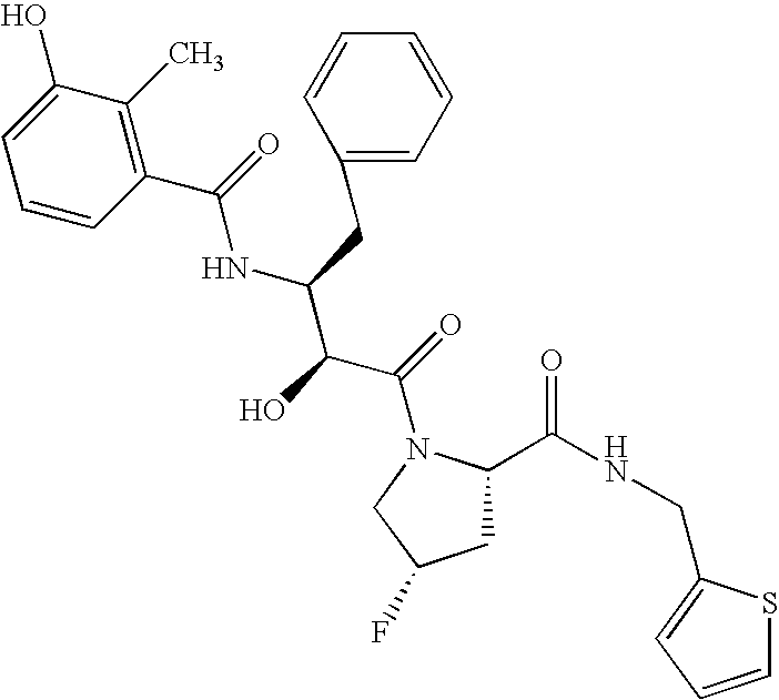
C1C(C(NCC2=CC=CS2)=O)N(C(=O)C(C(NC(=O)C2=C(C)C(O)=CC=C2)CC2=CC=CC=C2)O)CC1F
